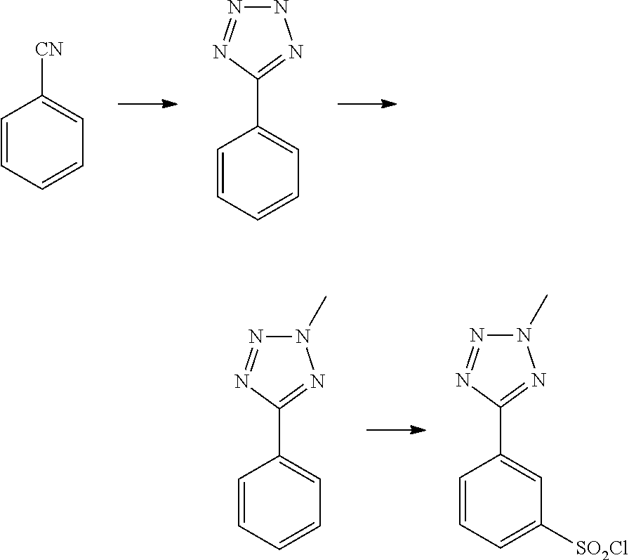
C1=CC=CC=C1[CN].N1N=NC(C2=CC=CC=C2)=N1.N1(C)N=NC(C2=CC=CC=C2)=N1.N1(C)N=NC(C2=CC([SO2Cl])=CC=C2)=N1
